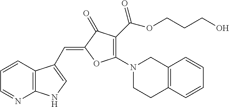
C1=CC2=C(N=C1)NC=C2C=C1C(=O)C(C(OCCCO)=O)=C(N2CCC3=C(C2)C=CC=C3)O1
